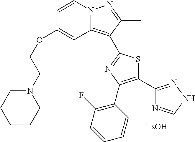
N12C(=C(C3=NC(C4=C(F)C=CC=C4)=C(C4=NNC=N4)S3)C(C)=N1)C=C(OCCN1CCCCC1)C=C2.[TsOH]
